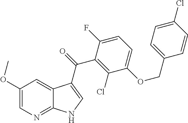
C1(OC)=CN=C2C(=C1)C(C(=O)C1=C(Cl)C(OCC3=CC=C(Cl)C=C3)=CC=C1F)=CN2
